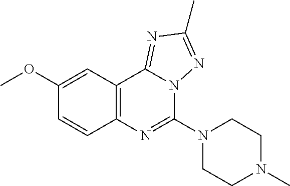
N1(C2=NC3=C(C4=NC(C)=NN24)C=C(OC)C=C3)CCN(C)CC1
